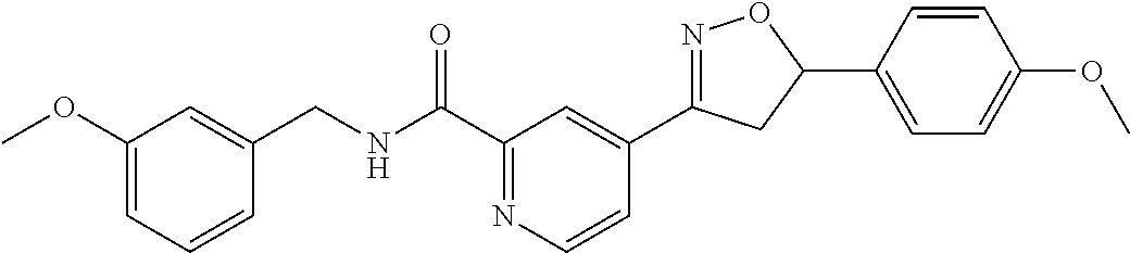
C1=CC=C(OC)C=C1CNC(C1=NC=CC(C2=NOC(C3=CC=C(OC)C=C3)C2)=C1)=O
